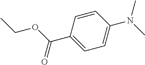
CCOC(C1=CC=C(N(C)C)C=C1)=O
